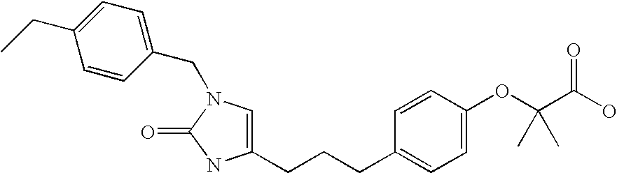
C1=C(CCCC2=CC=C(OC(C(O)=O)(C)C)C=C2)NC(=O)N1CC1=CC=C(CC)C=C1
